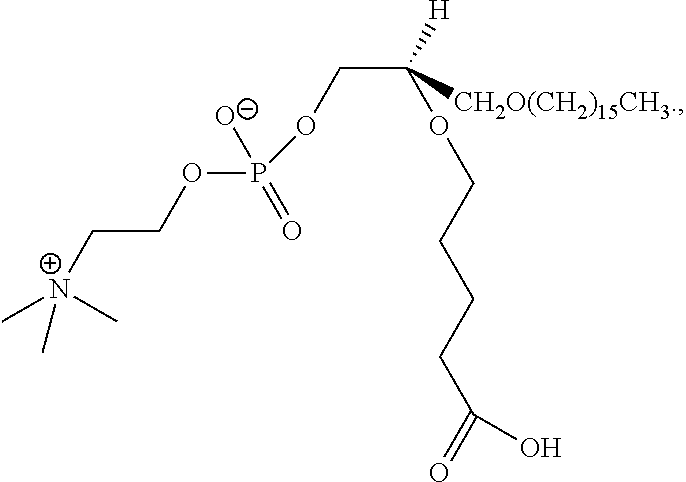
C(C([CH2O(CH2)15CH3.])([H])OCCCCC(=O)O)OP(OCC[N+](C)(C)C)(=O)[O-]
